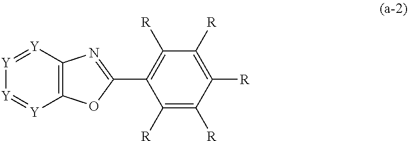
[Y]1=[Y]C2=C([Y]=[Y]1)OC(C1=C([R])C([R])=C([R])C([R])=C1[R])=N2
